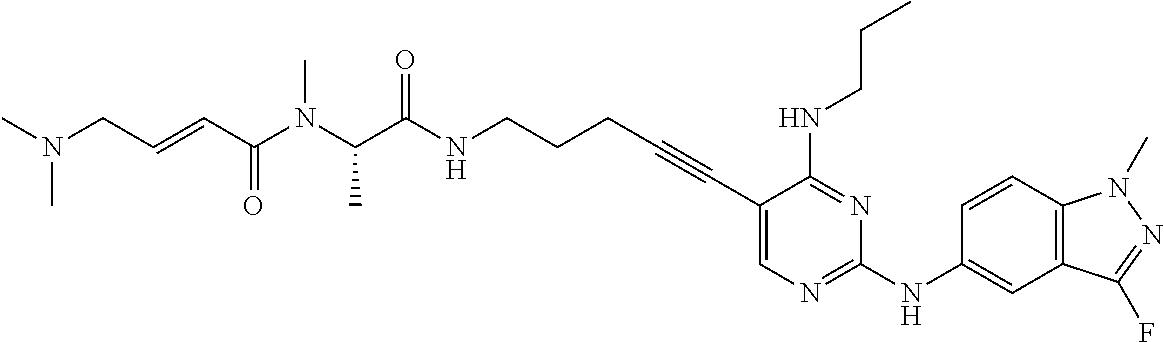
C1(C#CCCCNC(C(C)N(C)C(C=CCN(C)C)=O)=O)=CN=C(NC2=CC3=C(C=C2)N(C)N=C3F)N=C1NCCC
